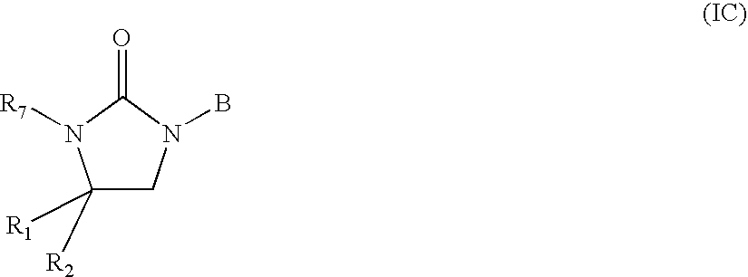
C1([R2])([R1])CN(B)C(=O)N1[R7]
